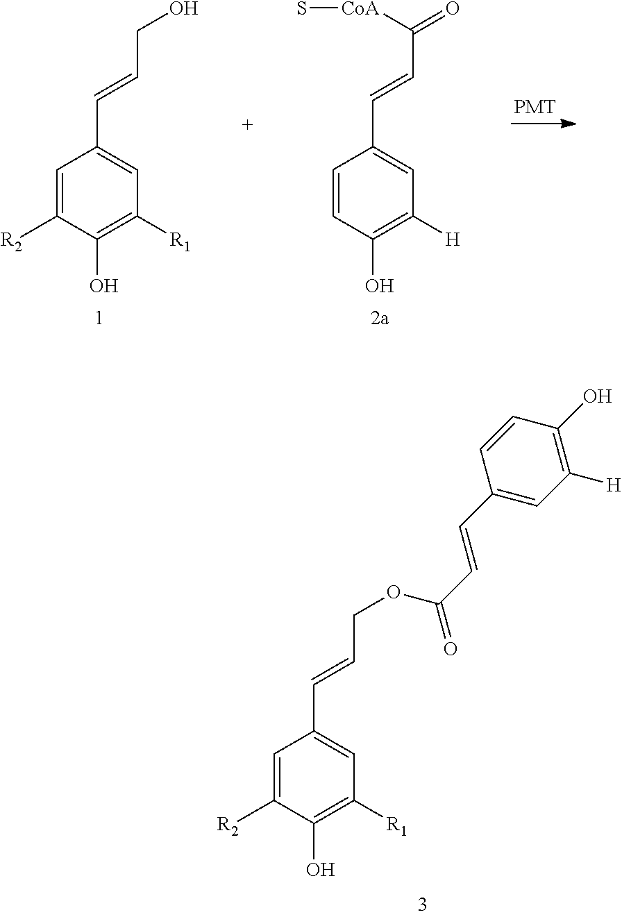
C1=C([R2])C(O)=C([R1])C=C1C=CCOC(C=CC1=CC([H])=C(O)C=C1)=O.C1=C([R2])C(O)=C([R1])C=C1C=CCO.C1=CC(O)=C([H])C=C1C=CC(=O)[CoA]S
